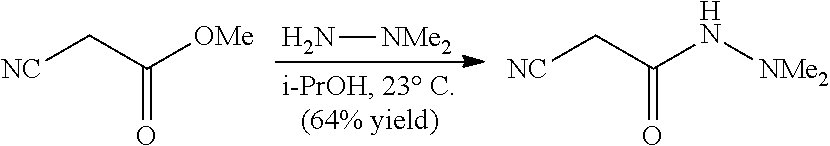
N[NMe2].[NC]CC([OMe])=O.[NC]CC(N[NMe2])=O
